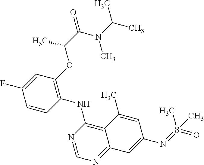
C1=CC(NC2=C3C(=NC=N2)C=C(N=S(=O)(C)C)C=C3C)=C(OC(C(=O)N(C)C(C)C)C)C=C1F
